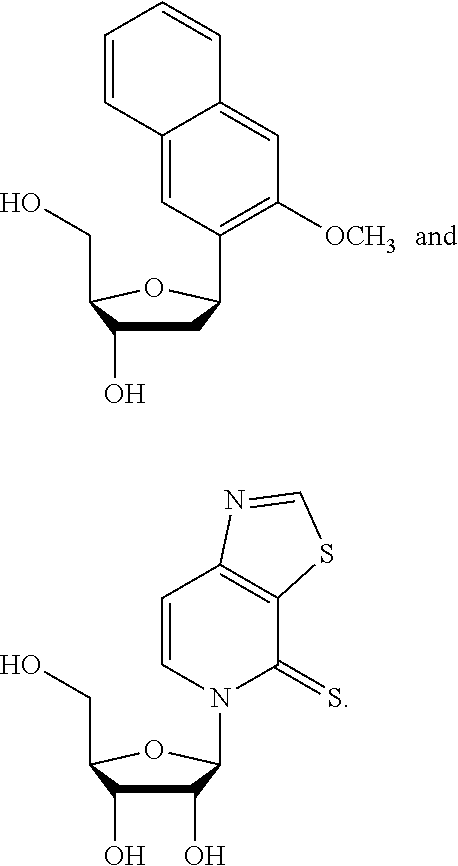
C1C(O)C(CO)OC1C1=C([OCH3])C=C2C(=C1)C=CC=C2.C1(O)C(O)C(CO)OC1N1C(=S)C2=C(C=C1)N=CS2
